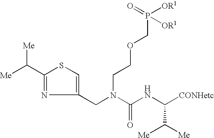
[Me]C(C1=NC(CN(C(NC([CONHetc])C([Me])[Me])=O)CCOCP([OR1])(=O)[OR1])=CS1)[Me]
